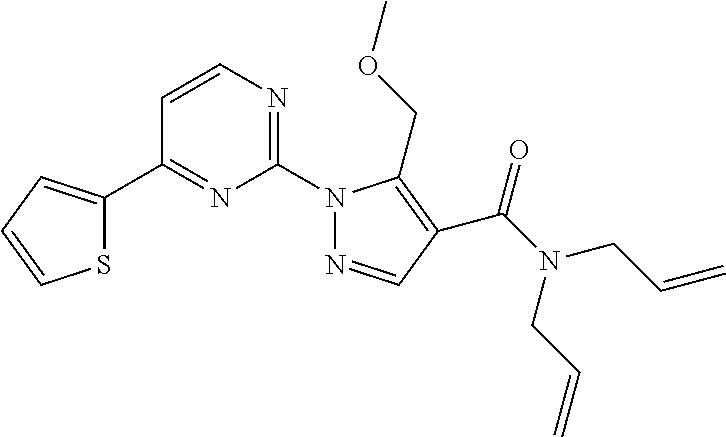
C1=CC(C2=CC=CS2)=NC(N2N=CC(C(N(CC=C)CC=C)=O)=C2COC)=N1
